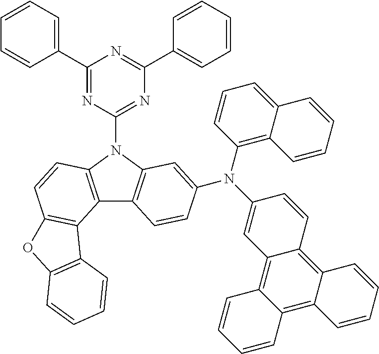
C1(C2=CC=CC=C2)=NC(N2C3=C(C4=C2C=CC2=C4C4=C(O2)C=CC=C4)C=CC(N(C2=C4C(=CC=C2)C=CC=C4)C2=CC4=C5C(=C6C(=C4C=C2)C=CC=C6)C=CC=C5)=C3)=NC(C2=CC=CC=C2)=N1
